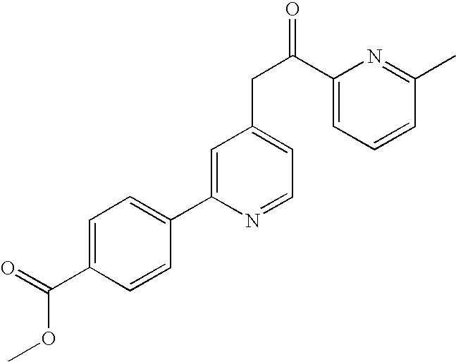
COC(=O)C1=CC=C(C2=CC(CC(=O)C3=CC=CC(C)=N3)=CC=N2)C=C1
